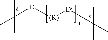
CC(C)(C)[D][(R)][D]C(C)(C)C
